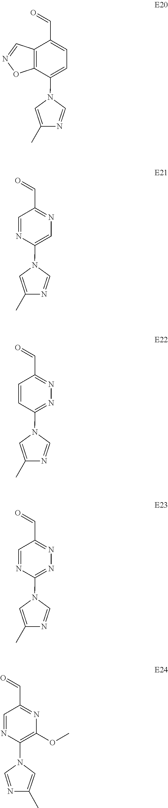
C12=C(C(N3C=NC(C)=C3)=CC=C1C=O)ON=C2.C1=NC(N2C=NC(C)=C2)=CN=C1C=O.C1=CC(N2C=NC(C)=C2)=NN=C1C=O.C1=NC(N2C=NC(C)=C2)=NN=C1C=O.C1=NC(N2C=NC(C)=C2)=C(OC)N=C1C=O
